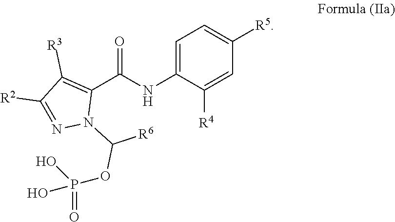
N1=C([R2])C([R3])=C(C(NC2=CC=C([R5])C=C2[R4])=O)N1C([R6])OP(=O)(O)O
